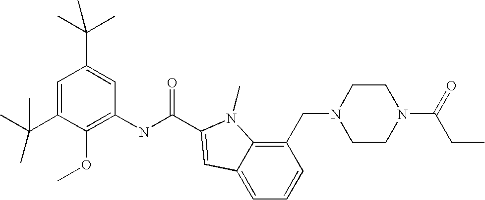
CC(C1=CC(C(C)(C)C)=CC(NC(=O)C2=CC3=CC=CC(CN4CCN(C(=O)CC)CC4)=C3N2C)=C1OC)(C)C
